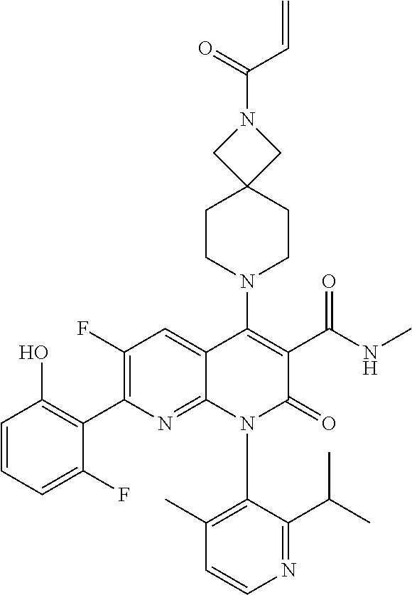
C1=CN=C(C(C)C)C(N2C(=O)C(C(=O)NC)=C(N3CCC4(CC3)CN(C(C=C)=O)C4)C3=CC(F)=C(C4=C(O)C=CC=C4F)N=C23)=C1C
